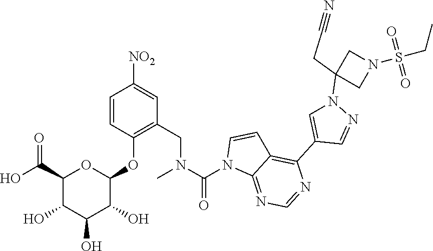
N1=C2C(=C(C3=CN(C4(CC#N)CN(S(CC)(=O)=O)C4)N=C3)N=C1)C=CN2C(N(CC1=C(OC2C(O)C(O)C(O)C(C(O)=O)O2)C=CC([NO2])=C1)C)=O
